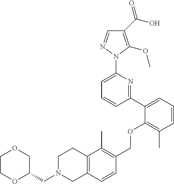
C1(C(O)=O)=C(OC)N(C2=CC=CC(C3=CC=CC(C)=C3OCC3=C(C)C4=C(C=C3)CN(CC3COCCO3)CC4)=N2)N=C1
